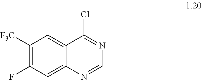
C1([F3C])=C(F)C=C2C(=C1)C(Cl)=NC=N2
